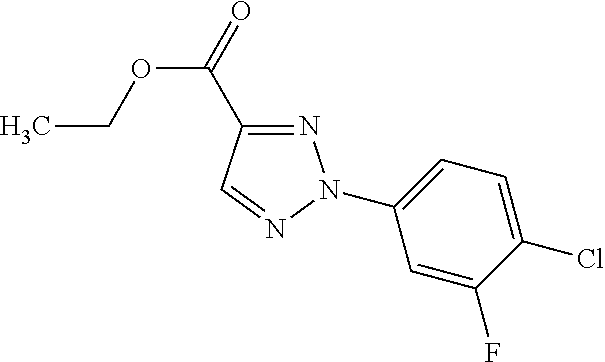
N1=C(C(=O)OCC)C=NN1C1=CC=C(Cl)C(F)=C1
